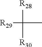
[R29]C(C)([R30])[R28]
